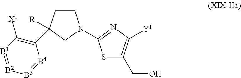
[B1]1=[B2][B3]=[B4]C(C2([R])CCN(C3=NC([Y1])=C(CO)S3)C2)=C1[X1]
